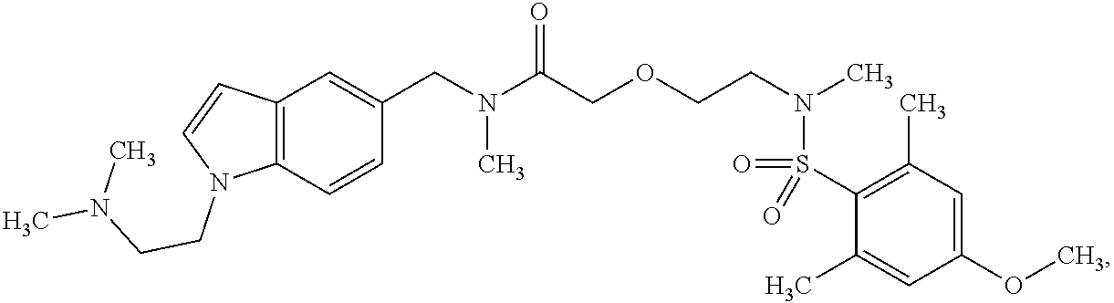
C(N(C(COCCN(C)S(=O)(=O)C1=C(C)C=C(OC)C=C1C)=O)C)C1=CC2=C(C=C1)N(CCN(C)C)C=C2
